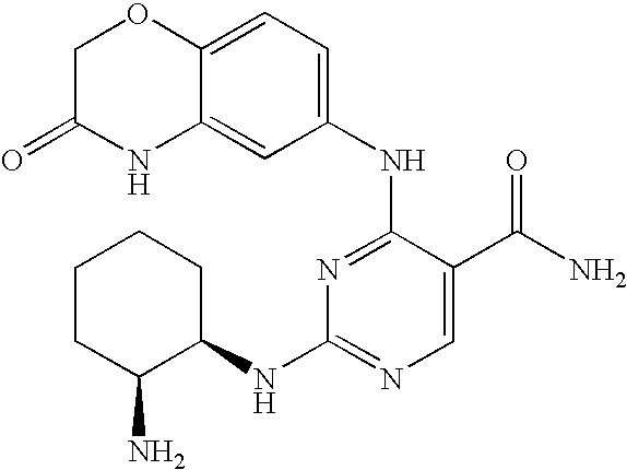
C1CC(N)C(NC2=NC=C(C(N)=O)C(NC3=CC=C4C(=C3)NC(=O)CO4)=N2)CC1
